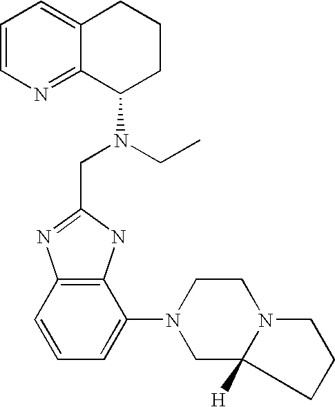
C1=CN=C2C(=C1)CCCC2N(CC1=NC2=C(N1)C(N1CC3([H])CCCN3CC1)=CC=C2)CC
